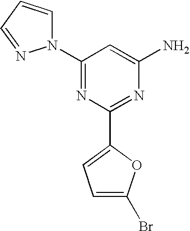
C1(N2C=CC=N2)=NC(C2=CC=C(Br)O2)=NC(N)=C1
